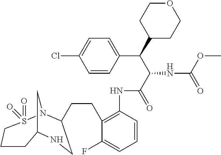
C12CN(S(=O)(=O)CCC1)C(CCC1=C(NC(C(C(C3CCOCC3)C3=CC=C(Cl)C=C3)NC(=O)OC)=O)C=CC=C1F)CN2
